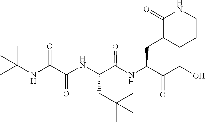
C(C(=O)CO)(CC1C(=O)NCCC1)NC(C(NC(C(NC(C)(C)C)=O)=O)CC(C)(C)C)=O
